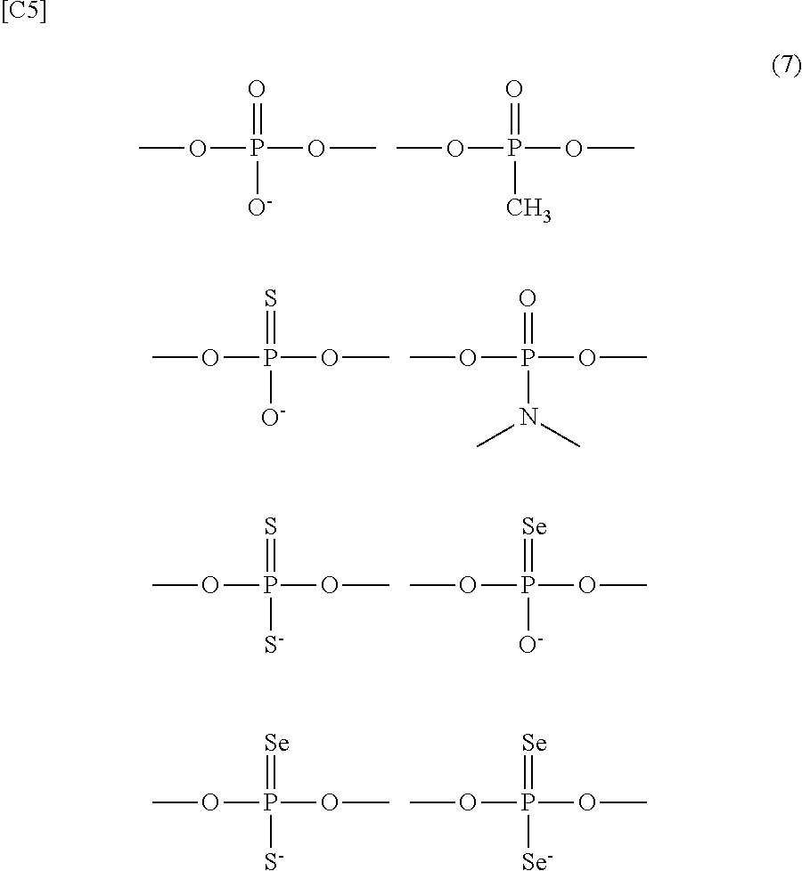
COP(OC)(=O)[O-].COP(OC)(=O)C.COP(OC)(=S)[O-].COP(OC)(=O)N(C)C.COP(OC)(=S)[S-].COP(OC)(=[Se])[O-].COP(OC)(=[Se])[S-].COP(OC)(=[Se])[Se].[[C5]]
